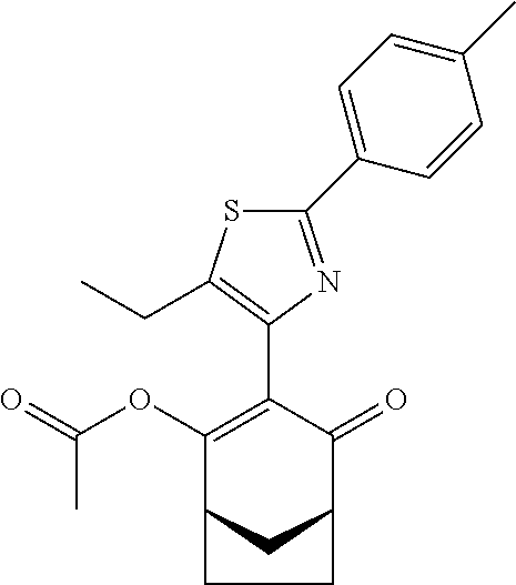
C1(C2=CC=C(C)C=C2)=NC(C2=C(OC(=O)C)C3CC(C2=O)CC3)=C(CC)S1
